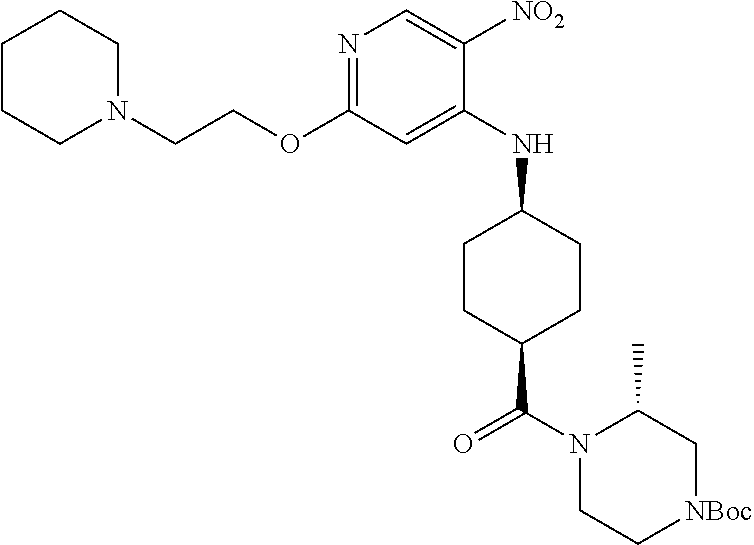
N1=C(OCCN2CCCCC2)C=C(NC2CCC(C(=O)N3CC[NBoc]CC3C)CC2)C([NO2])=C1
